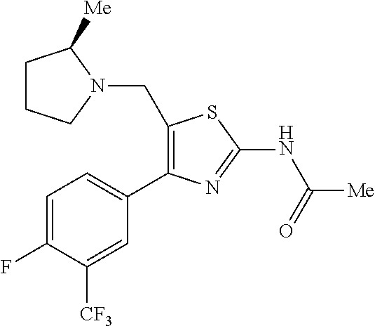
C1=C(F)C([CF3])=CC(C2=C(CN3CCCC3[Me])SC(NC([Me])=O)=N2)=C1
